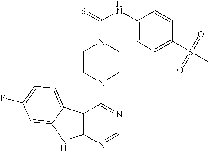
C12=C(N=CN=C1N1CCN(C(=S)NC3=CC=C(S(=O)(=O)C)C=C3)CC1)NC1=CC(F)=CC=C21
